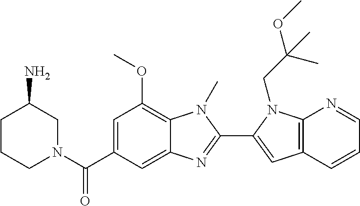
C1CCN(C(C2=CC(OC)=C3C(=C2)N=C(C2=CC4=C(N2CC(OC)(C)C)N=CC=C4)N3C)=O)CC1N
